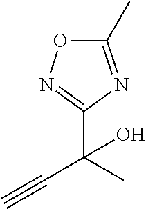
C#CC(C)(C1=NOC(C)=N1)O
